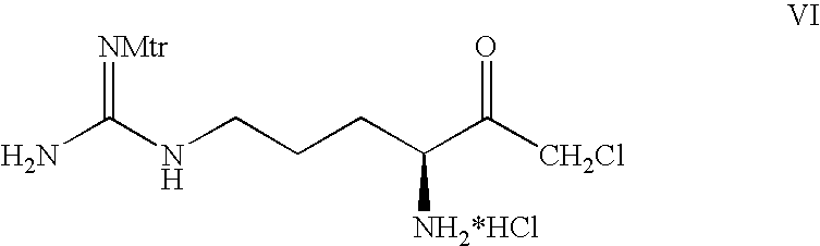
NC(NCCCC(C([CH2Cl])=O)[NH2*HCl])=[NMtr]
